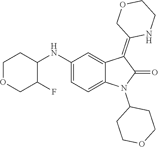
C1(NC2CCOCC2F)=CC=C2C(=C1)C(=C1NCCOC1)C(=O)N2C1CCOCC1
